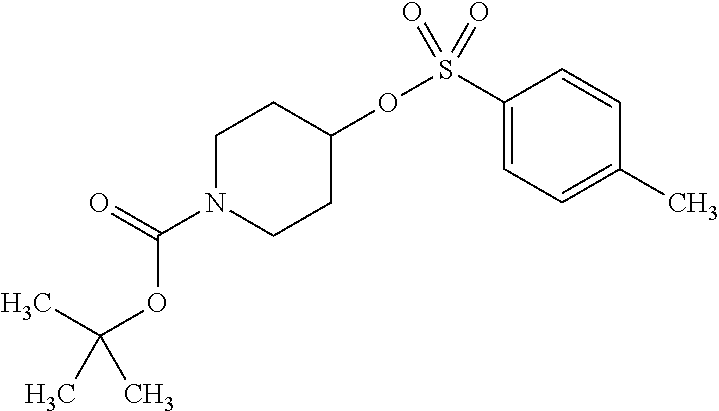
C1(S(OC2CCN(C(OC(C)(C)C)=O)CC2)(=O)=O)=CC=C(C)C=C1
